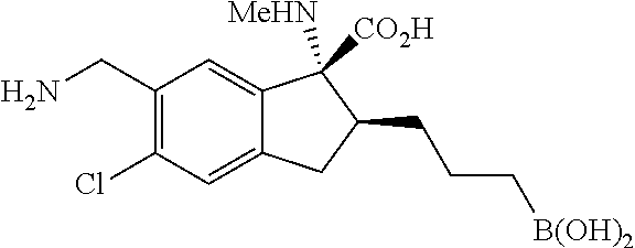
C1(CN)=C(Cl)C=C2C(=C1)C([MeHN])([CO2H])C(CCC[B(OH)2])C2
